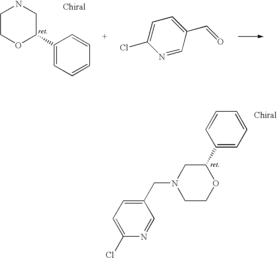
C1COC(C2=CC=CC=C2)CN1.C1=C(Cl)N=CC(C=O)=C1.C1(C2CN(CC3=CC=C(Cl)N=C3)CCO2)=CC=CC=C1
